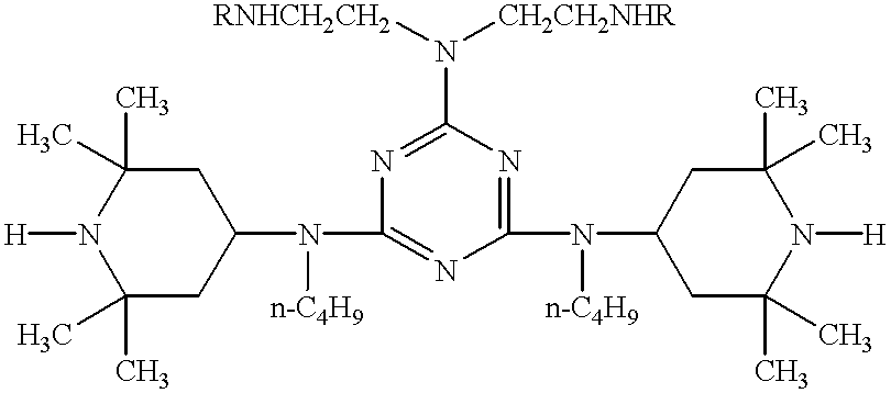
C1(C)(C)CC(N(C2=NC(N(C3CC(C)(C)N([H])C(C)(C)C3)[n-C4H9])=NC(N([CH2CH2NHR])[RNHCH2CH2])=N2)[n-C4H9])CC(C)(C)N1[H]
